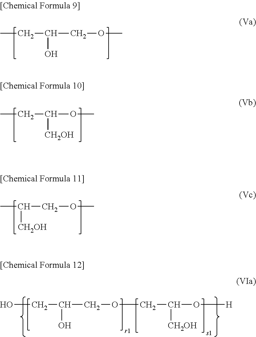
CCC(O)COC.CCC([CH2OH])OC.CC(COC)[CH2OH].OCC(O)COCC([CH2OH])O[H]
